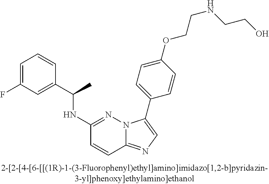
C1(NC(C2=CC(F)=CC=C2)C)=NN2C(=NC=C2C2=CC=C(OCCNCCO)C=C2)C=C1
